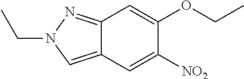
C12=NN(CC)C=C1C=C([NO2])C(OCC)=C2
